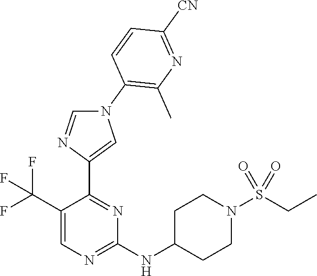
N1(C2=C(C)N=C([CN])C=C2)C=NC(C2=NC(NC3CCN(S(CC)(=O)=O)CC3)=NC=C2C(F)(F)F)=C1
